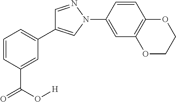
C1(C2=CN(C3=CC4=C(C=C3)OCCO4)N=C2)=CC=CC(C(=O)O[H])=C1
